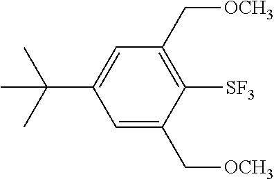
C1=C(C(C)(C)C)C=C(C[OCH3])C([SF3])=C1C[OCH3]
